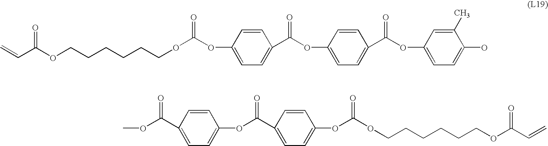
C=CC(OCCCCCCOC(OC1=CC=C(C(OC2=CC=C(C(OC3=CC=C(O)C(C)=C3)=O)C=C2)=O)C=C1)=O)=O.C1(OC(C2=CC=C(OC(OCCCCCCOC(C=C)=O)=O)C=C2)=O)=CC=C(C(OC)=O)C=C1
